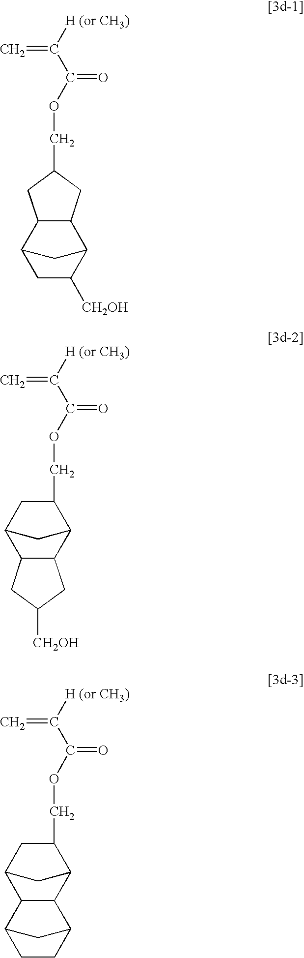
O(C(=O)C([H (or CH3)])=C)CC1CC2C3CC([CH2OH])C(C2C1)C3.O(C(=O)C([H (or CH3)])=C)CC1CC2C3C(C1C2)CC([CH2OH])C3.O(C(=O)C([H (or CH3)])=C)CC1CC2CC1C1C2C2CCC1C2
